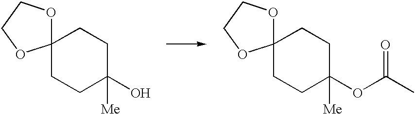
C12(CCC(O)([Me])CC1)OCCO2.C12(CCC(OC(C)=O)([Me])CC1)OCCO2
